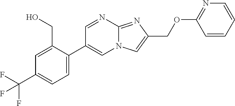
C1=C(C2=CN3C(=NC(COC4=NC=CC=C4)=C3)N=C2)C(CO)=CC(C(F)(F)F)=C1
